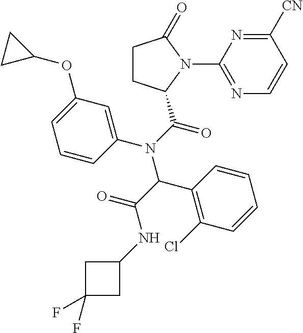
C1CC(C(=O)N(C2=CC(OC3CC3)=CC=C2)C(C2=C(Cl)C=CC=C2)C(NC2CC(F)(F)C2)=O)N(C2=NC=CC([CN])=N2)C1=O
